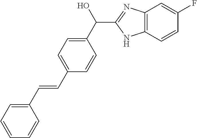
C1(C(O)C2=NC3=C(N2)C=CC(F)=C3)=CC=C(C=CC2=CC=CC=C2)C=C1
